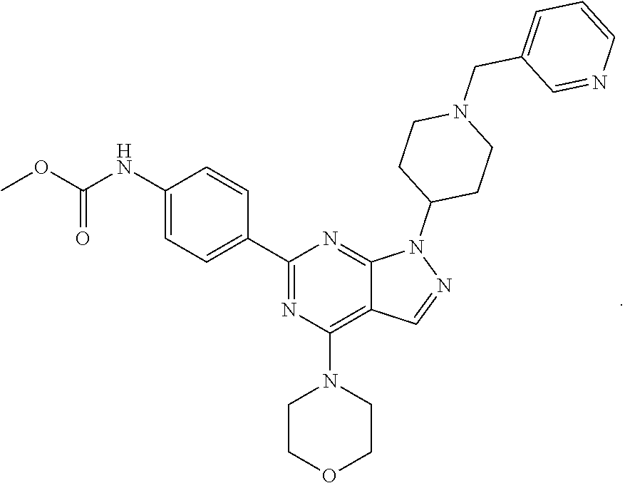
N1(C2CCN(CC3=CC=CN=C3)CC2)N=CC2=C(N3CCOCC3)N=C(C3=CC=C(NC(OC)=O)C=C3)N=C12
